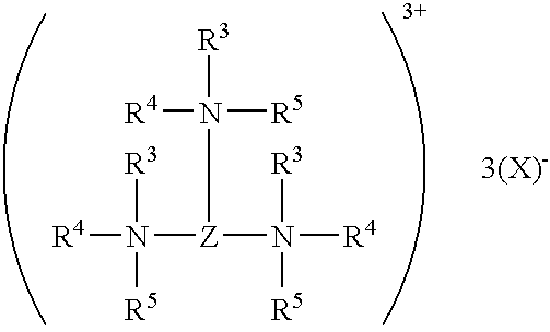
[3(X)-].[R3]N([R5])([R4])[Z](N([R3])([R5])[R4])N([R3])([R5])[R4]
